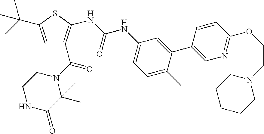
C1=C(C(C)(C)C)SC(NC(NC2=CC=C(C)C(C3=CN=C(OCCN4CCCCC4)C=C3)=C2)=O)=C1C(N1CCNC(=O)C1(C)C)=O
